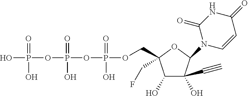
OP(=O)(OP(=O)(O)OP(=O)(O)OCC1(CF)C(O)C(O)(C#C)C(N2C=CC(=O)NC2=O)O1)O
